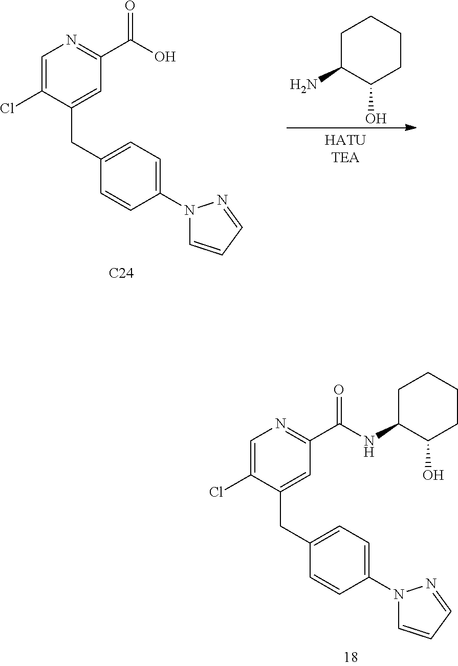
C1=C(Cl)C(CC2=CC=C(N3C=CC=N3)C=C2)=CC(C(NC2C(O)CCCC2)=O)=N1.C1=C(Cl)C(CC2=CC=C(N3C=CC=N3)C=C2)=CC(C(O)=O)=N1.[C24].NC1C(O)CCCC1
